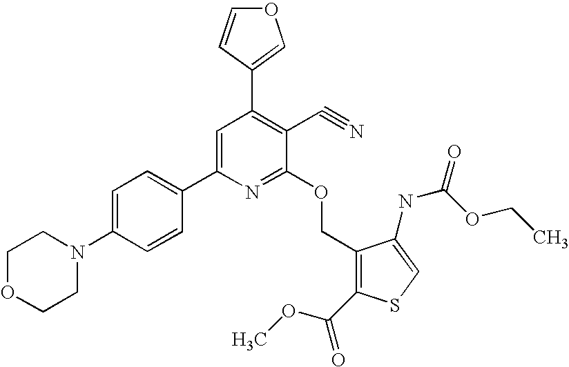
C1OCCN(C2=CC=C(C3=CC(C4=COC=C4)=C(C#N)C(OCC4=C(C(OC)=O)SC=C4NC(OCC)=O)=N3)C=C2)C1
